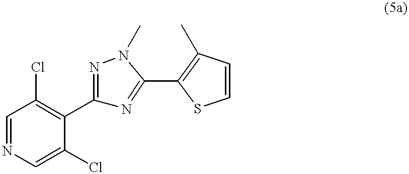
C1=NC=C(Cl)C(C2=NN(C)C(C3=C(C)C=CS3)=N2)=C1Cl
